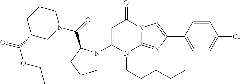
C1(N2CCCC2C(=O)N2CCCC(C(=O)OCC)C2)=CC(=O)N2C(=NC(C3=CC=C(Cl)C=C3)=C2)N1CCCCC
